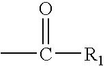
CC(=O)[R1]
